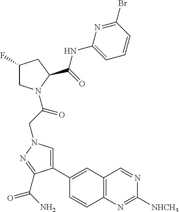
C1(C2=CC3=C(C=C2)N=C([NHCH3])N=C3)=CN(CC(=O)N2CC(F)CC2C(NC2=CC=CC(Br)=N2)=O)N=C1C(=O)N
